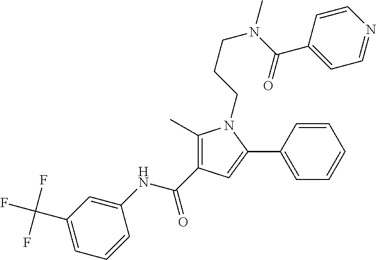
C1(C)=C(C(NC2=CC(C(F)(F)F)=CC=C2)=O)C=C(C2=CC=CC=C2)N1CCCN(C(C1=CC=NC=C1)=O)C
